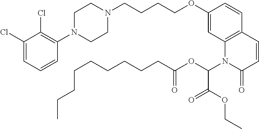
C1(Cl)=CC=CC(N2CCN(CCCCOC3=CC4=C(C=C3)C=CC(=O)N4C(OC(CCCCCCCCC)=O)C(=O)OCC)CC2)=C1Cl
